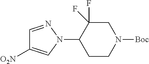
C1=NN(C2CCN([Boc])CC2(F)F)C=C1[O2N]
